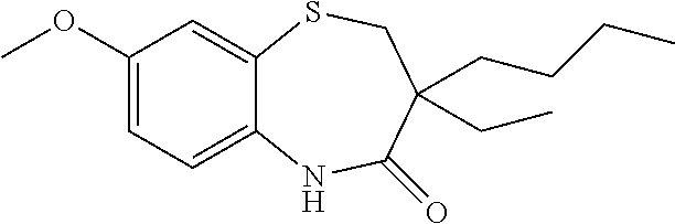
C1(OC)=CC=C2C(=C1)SCC(CC)(CCCC)C(=O)N2
